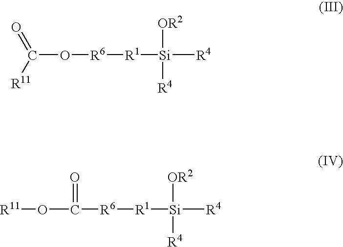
[R6]([R1][Si]([R4])([OR2])[R4])OC(=O)[R11].[R6]([R1][Si]([R4])([OR2])[R4])C(=O)O[R11]
